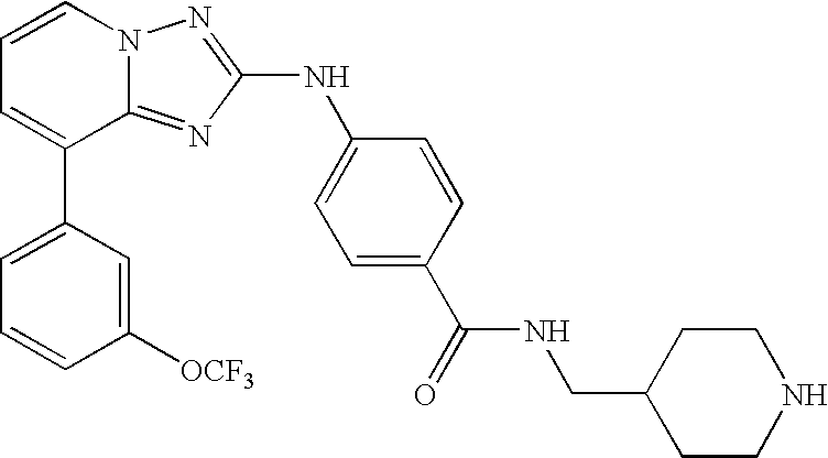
C1=C(C2=CC=CN3C2=NC(NC2=CC=C(C(=O)NCC4CCNCC4)C=C2)=N3)C=C([OCF3])C=C1
